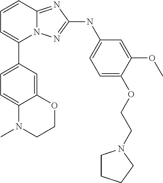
C1=CC2=NC(NC3=CC=C(OCCN4CCCC4)C(OC)=C3)=NN2C(C2=CC=C3C(=C2)OCCN3C)=C1
